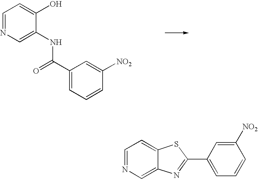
C1=NC=C(NC(C2=CC=CC([NO2])=C2)=O)C(O)=C1.C1=NC=C2C(=C1)SC(C1=CC=CC([NO2])=C1)=N2
